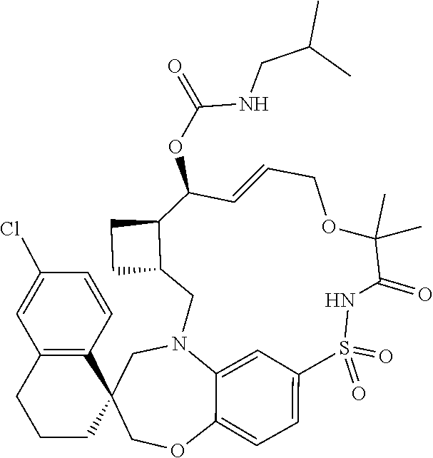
C1N2C3=CC(=CC=C3OCC13CCCC1=C3C=CC(Cl)=C1)S(=O)(=O)NC(=O)C(C)(C)OCC=CC(OC(NCC(C)C)=O)C1C(C2)CC1
